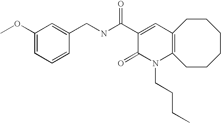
C1(CNC(C2=CC3=C(N(CCCC)C2=O)CCCCCC3)=O)=CC(OC)=CC=C1
